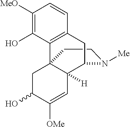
C1CN([Me])C2C3([H])C1(C1=C(C=CC([MeO])=C1O)C2)CC(O)C([OMe])=C3
